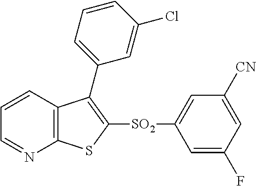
C1=CC2=C(N=C1)SC([SO2]C1=CC([CN])=CC(F)=C1)=C2C1=CC=CC(Cl)=C1
